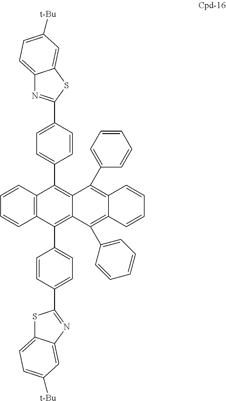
C1=CC=CC2=C1C(C1=CC=C(C3=NC4=CC=C([t-Bu])C=C4S3)C=C1)=C1C(=C2C2=CC=C(C3=NC4=CC([t-Bu])=CC=C4S3)C=C2)C(C2=CC=CC=C2)=C2C(=C1C1=CC=CC=C1)C=CC=C2
